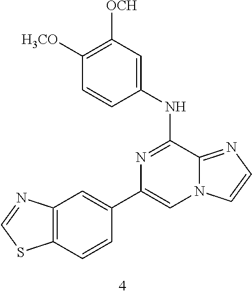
C1(NC2=CC([OCH])=C([H3CO])C=C2)=NC(C2=CC3=C(C=C2)SC=N3)=CN2C1=NC=C2
